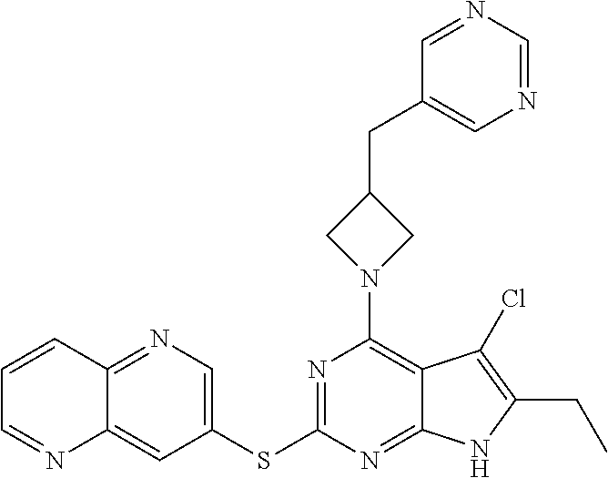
C1(SC2=NC(N3CC(CC4=CN=CN=C4)C3)=C3C(=N2)NC(CC)=C3Cl)=CN=C2C(=C1)N=CC=C2
